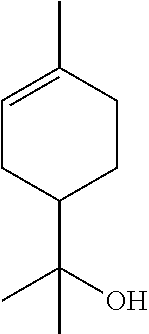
C1=C(C)CCC(C(O)(C)C)C1
